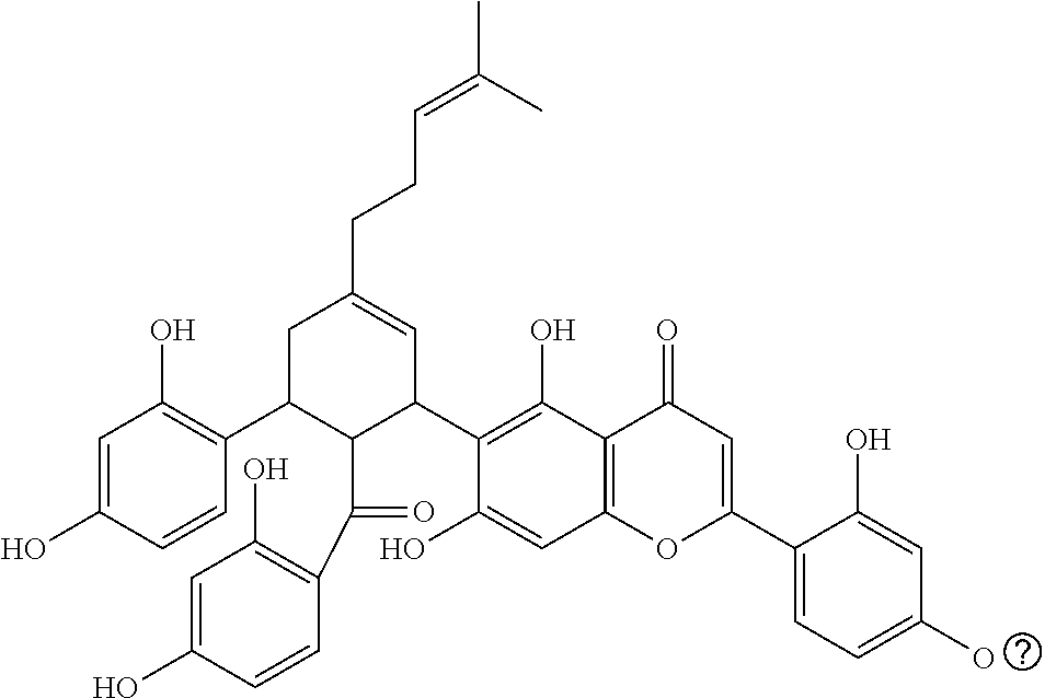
C1(C2=CC(=O)C3=C(O2)C=C(O)C(C2C=C(CCC=C(C)C)CC(C4=C(O)C=C(O)C=C4)C2C(=O)C2=C(O)C=C(O)C=C2)=C3O)=CC=C(O)C=C1O
